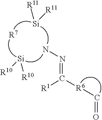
C(=O)[R6]C(=NN)[R1].[R10][Si][R10].[R11][Si][R11].[R7]
